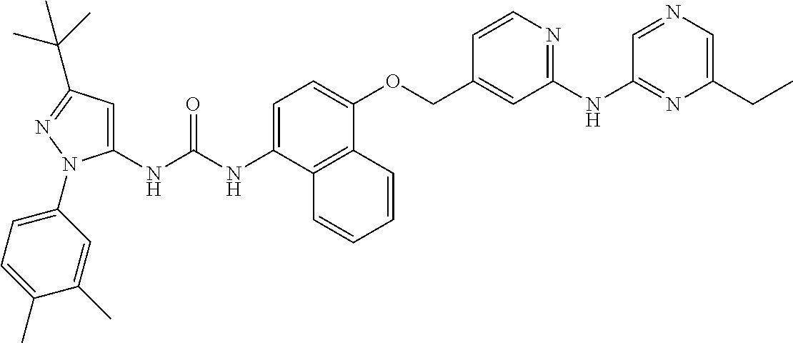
N(C(NC1=CC(C(C)(C)C)=NN1C1=CC=C(C)C(C)=C1)=O)C1=CC=C(OCC2=CC(NC3=NC(CC)=CN=C3)=NC=C2)C2=C1C=CC=C2
